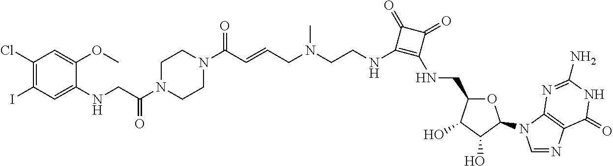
O1C(CNC2=C(NCCN(CC=CC(N3CCN(C(CNC4=CC(I)=C(Cl)C=C4OC)=O)CC3)=O)C)C(=O)C2=O)C(O)C(O)C1N1C=NC2=C1N=C(N)NC2=O
